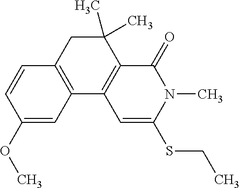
C12=C(C3=C(C(C)(C)C1)C(=O)N(C)C(SCC)=C3)C=C(OC)C=C2
